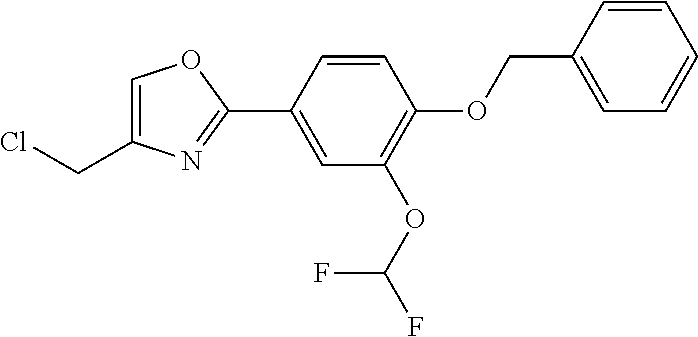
C1=C(CCl)N=C(C2=CC(OC(F)F)=C(OCC3=CC=CC=C3)C=C2)O1
